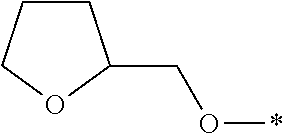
C(O*)C1CCCO1
